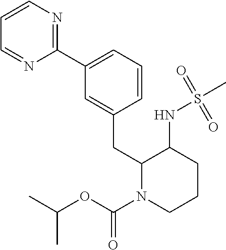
C1(C2=NC=CC=N2)=CC=CC(CC2N(C(OC(C)C)=O)CCCC2NS(C)(=O)=O)=C1
